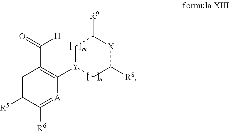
O=C(C1=C([Y]2CC([R8])[X]C([R9])C2)[A]=C([R6])C([R5])=C1)[H]
